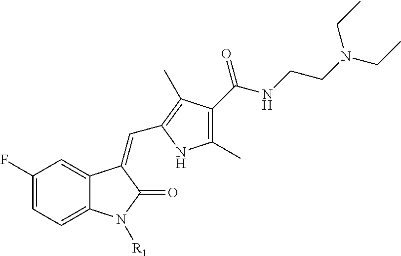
C1(F)=CC=C2C(=C1)C(=CC1=C(C)C(C(=O)NCCN(CC)CC)=C(C)N1)C(=O)N2[R1]
